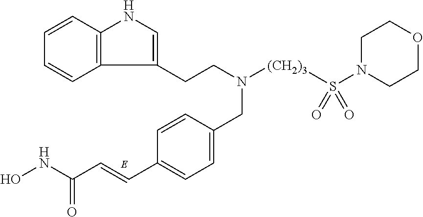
C1=CC2=C(C=C1)C(CCN([(CH2)3]S(=O)(=O)N1CCOCC1)CC1=CC=C(C=CC(NO)=O)C=C1)=CN2
